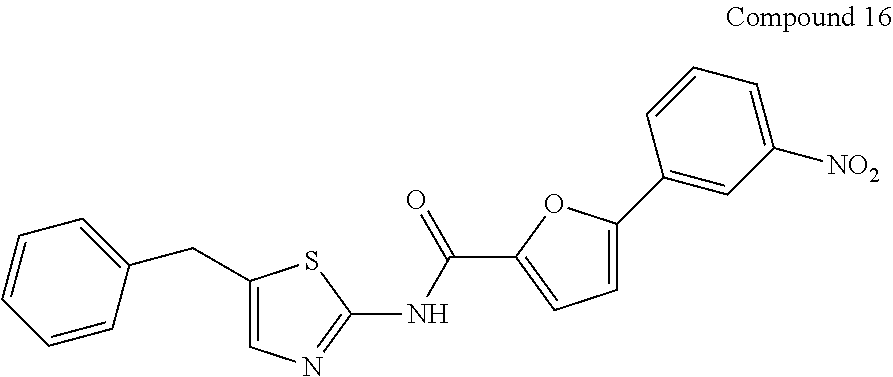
C1(CC2=CC=CC=C2)=CN=C(NC(C2=CC=C(C3=CC([NO2])=CC=C3)O2)=O)S1
